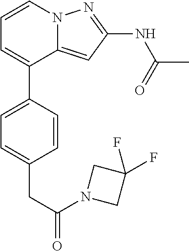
C12=CC(NC(C)=O)=NN1C=CC=C2C1=CC=C(CC(=O)N2CC(F)(F)C2)C=C1
